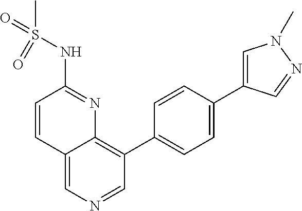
C12=CN=CC(C3=CC=C(C4=CN(C)N=C4)C=C3)=C1N=C(NS(C)(=O)=O)C=C2
